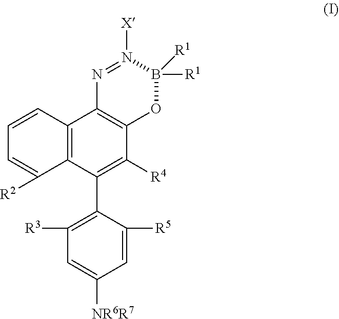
C1=CC2=C(C([R2])=C1)C(C1=C([R3])C=C([NR6R7])C=C1[R5])=C([R4])C1=C2N=N([X])B([R1])([R1])O1
